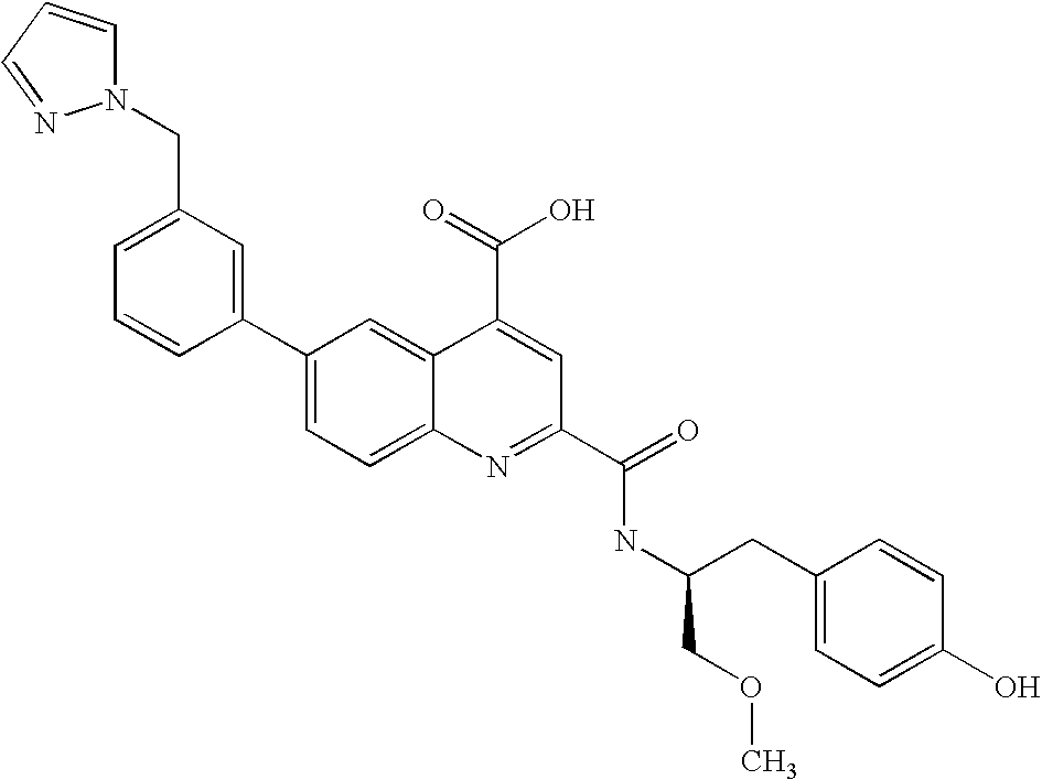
N1(CC2=CC=CC(C3=CC=C4C(=C3)C(C(=O)O)=CC(C(=O)NC(CC3=CC=C(O)C=C3)COC)=N4)=C2)C=CC=N1
